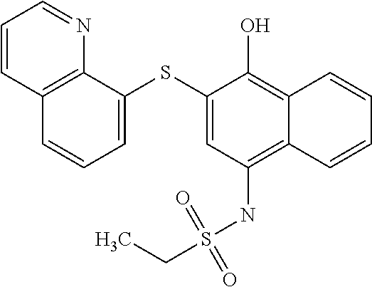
C12=C(NS(CC)(=O)=O)C=C(SC3=CC=CC4=C3N=CC=C4)C(O)=C1C=CC=C2
